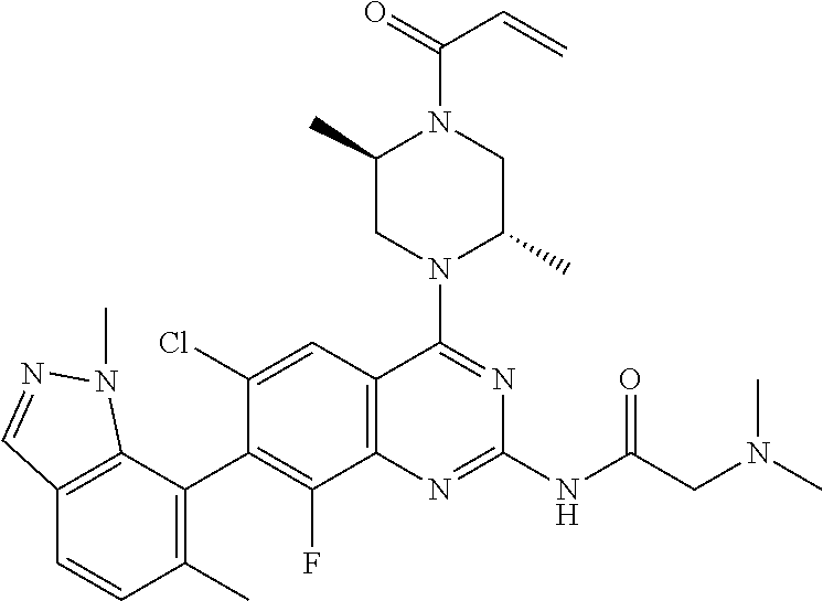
C12=C(C(C3=C(F)C4=C(C=C3Cl)C(N3C(C)CN(C(C=C)=O)C(C)C3)=NC(NC(=O)CN(C)C)=N4)=C(C)C=C1)N(C)N=C2
